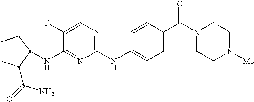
C1CCC(C(N)=O)C1NC1=NC(NC2=CC=C(C(N3CCN([Me])CC3)=O)C=C2)=NC=C1F
